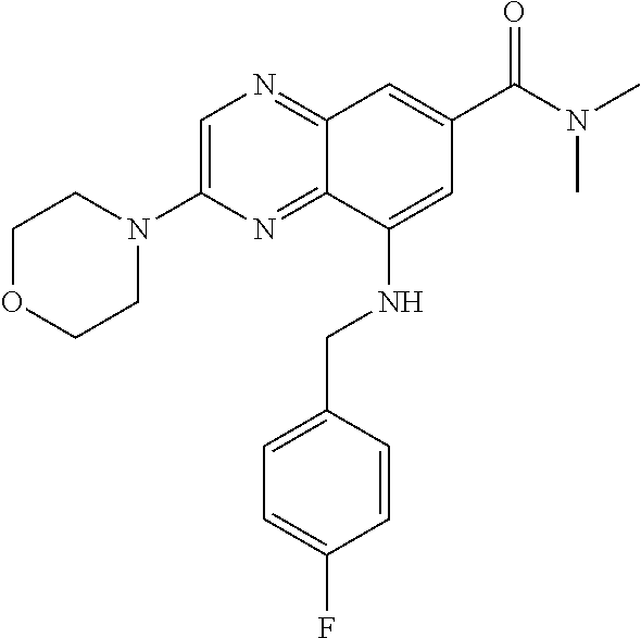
C1=C(N2CCOCC2)N=C2C(=N1)C=C(C(N(C)C)=O)C=C2NCC1=CC=C(F)C=C1
